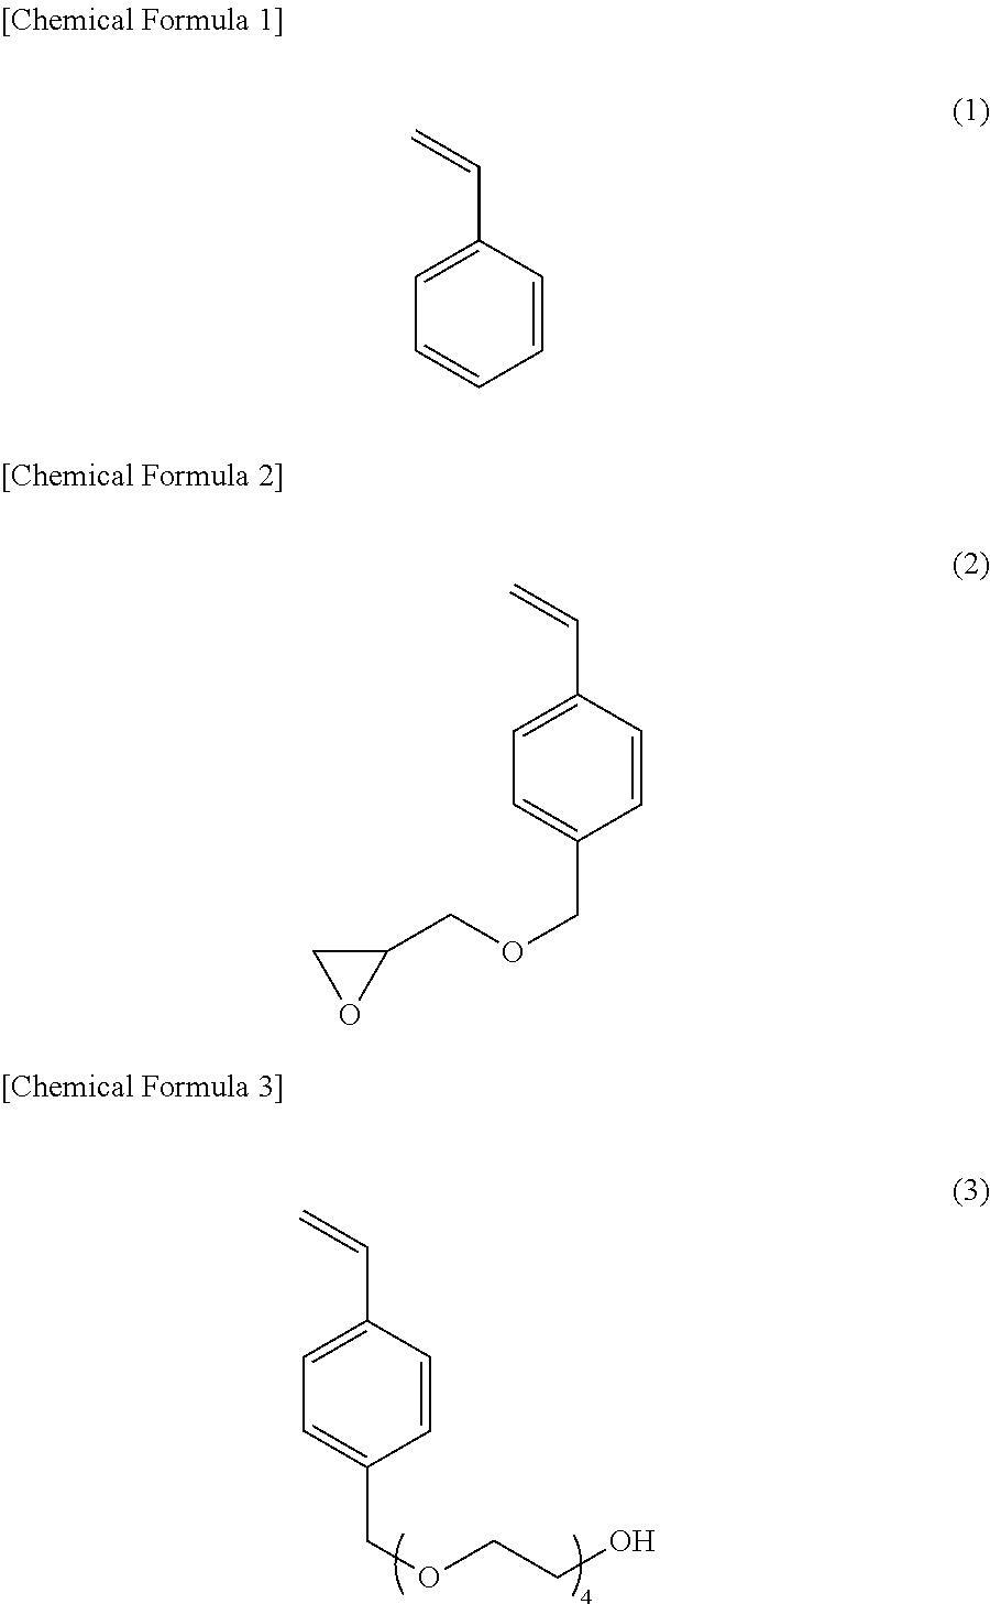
C1=CC(C=C)=CC=C1COCCO.C1=CC(C=C)=CC=C1.C1=CC(C=C)=CC=C1COCC1CO1
